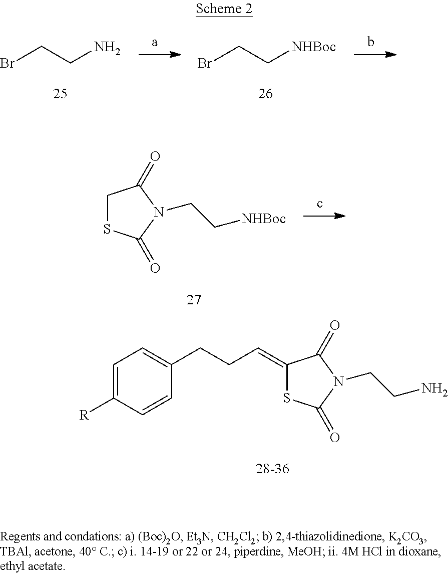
BrCCN.BrCC[NHBoc].C1SC(=O)N(CC[NHBoc])C1=O.C1(=CCCC2=CC=C([R])C=C2)SC(=O)N(CCN)C1=O
